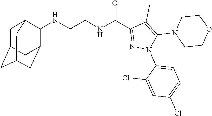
N(CCNC(C1=NN(C2=CC=C(Cl)C=C2Cl)C(N2CCOCC2)=C1C)=O)C1C2CC3CC(CC1C3)C2
